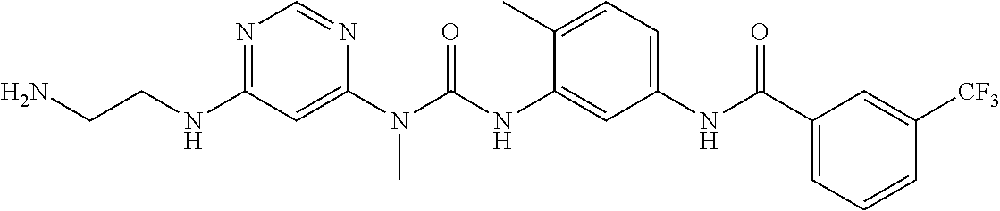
NCCNC1=NC=NC(N(C(NC2=CC(NC(C3=CC=CC([CF3])=C3)=O)=CC=C2C)=O)C)=C1
